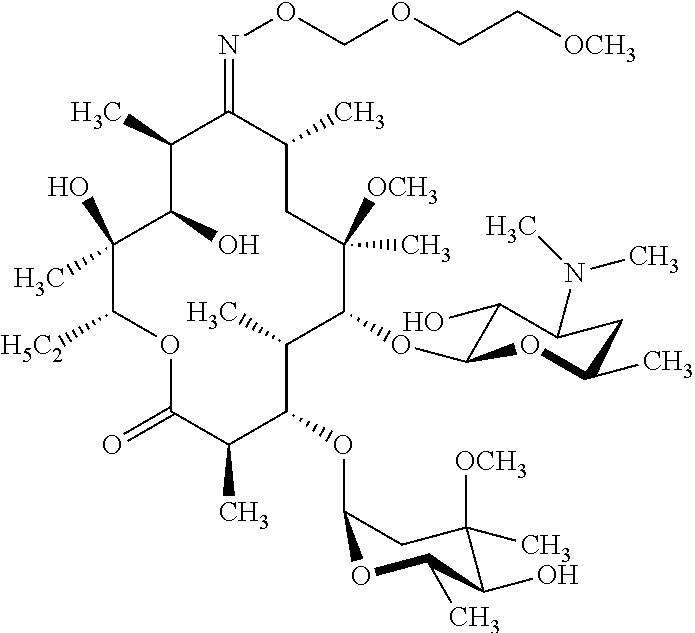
C1(O)C(C)C(=NOCOCC[OCH3])C(C)CC(C)([OCH3])C(OC2C(O)C(N(C)C)CC(C)O2)C(C)C(OC2CC([OCH3])(C)C(O)C(C)O2)C(C)C(=O)OC([H5C2])C1(O)C
